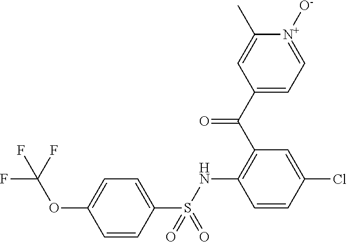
C1(C(C2=C(NS(C3=CC=C(OC(F)(F)F)C=C3)(=O)=O)C=CC(Cl)=C2)=O)=CC=[N+]([O-])C(C)=C1
